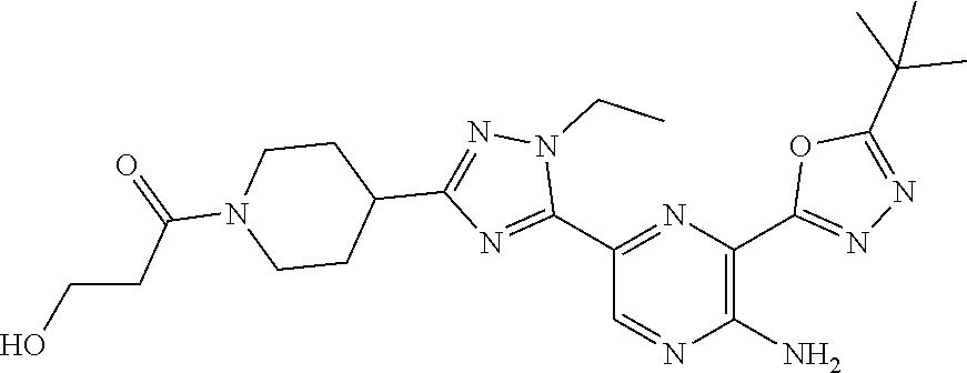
C1(C2=NC(C3CCN(C(=O)CCO)CC3)=NN2CC)=NC(C2=NN=C(C(C)(C)C)O2)=C(N)N=C1
